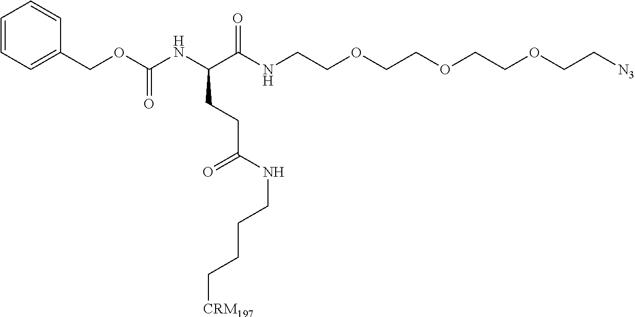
C(OC(NC(C(NCCOCCOCCOCC[N3])=O)CCC(NCCCC[CRM197])=O)=O)C1=CC=CC=C1
